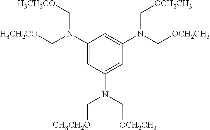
[H3CH2CO]CN(C[H3CH2CO])C1=CC(N(C[OCH2CH3])C[CH3CH2O])=CC(N(C[OCH2CH3])C[OCH2CH3])=C1
